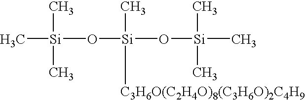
[Si](C)(C)(C)O[Si]([C3H6O(C2H4O)8(C3H6O)2C4H9])(C)O[Si](C)(C)C
